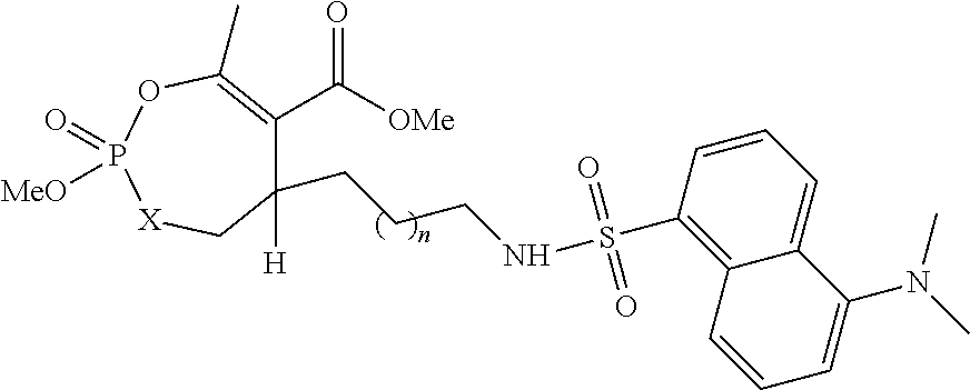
C12=CC=CC(S(NCCCC3([H])C(C([OMe])=O)=C(C)OP(=O)([MeO])[X]C3)(=O)=O)=C1C=CC=C2N(C)C
